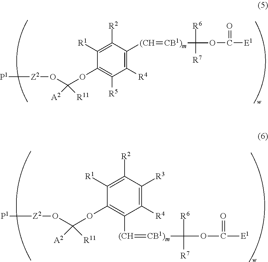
C1([R4])=C([(CH]=[CB1)m]C(OC(=O)[E1])([R6])[R7])C([R2])=C([R1])C(OC(O[Z2][P1])([A2])[R11])=C1[R5].C1([R4])=C([R3])C([R2])=C([R1])C(OC(O[Z2][P1])([A2])[R11])=C1[(CH]=[CB1)m]C(OC(=O)[E1])([R6])[R7]
